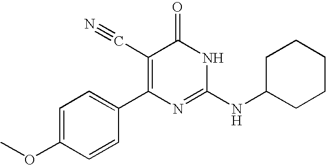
C1=CC(C2=C(C#N)C(=O)NC(NC3CCCCC3)=N2)=CC=C1OC
